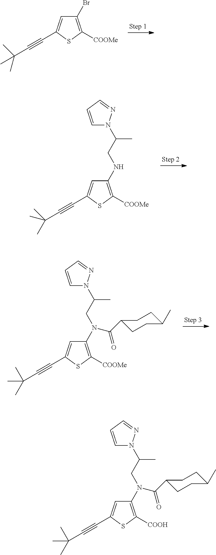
S1C([COOMe])=C(Br)C=C1C#CC(C)(C)C.S1C([COOMe])=C(NCC(C)N2C=CC=N2)C=C1C#CC(C)(C)C.S1C([COOMe])=C(N(CC(N2C=CC=N2)C)C(C2CCC(C)CC2)=O)C=C1C#CC(C)(C)C.S1C([COOH])=C(N(CC(N2C=CC=N2)C)C(C2CCC(C)CC2)=O)C=C1C#CC(C)(C)C
